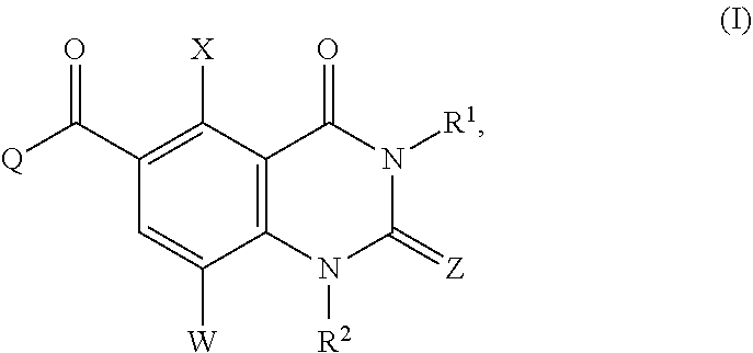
C12=C(C([X])=C(C([Q])=O)C=C1[W])C(=O)N([R1])C(=[Z])N2[R2]
